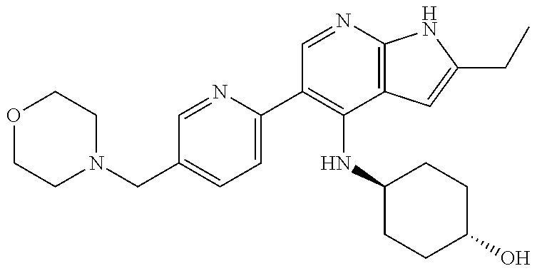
C1(C2=C(NC3CCC(O)CC3)C3=C(N=C2)NC(CC)=C3)=CC=C(CN2CCOCC2)C=N1
